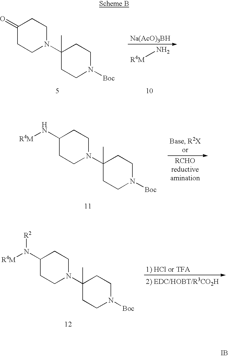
C1(N[R4M])CCN(C2(C)CCN([Boc])CC2)CC1.C1(N([R4M])[R2])CCN(C2(C)CCN([Boc])CC2)CC1.[IB].C1(=O)CCN(C2(C)CCN([Boc])CC2)CC1.[Na(AcO)3BH].[R4M]N
